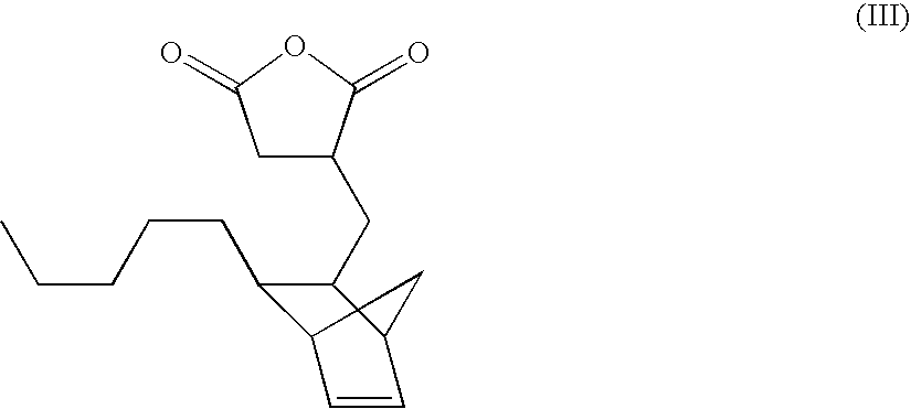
C1C(CC2C(CCCCC)C3C=CC2C3)C(=O)OC1=O
